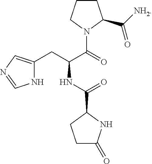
C1CCN(C(=O)C(CC2=CN=CN2)NC(C2CCC(=O)N2)=O)C1C([NH2])=O
